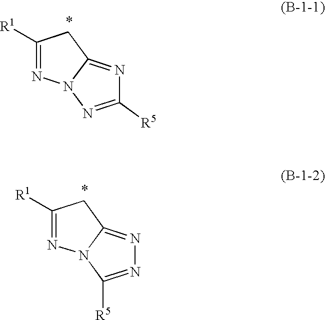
C1([R1])=NN2C(=NC([R5])=N2)C1.C1([R1])=NN2C(=NN=C2[R5])C1
